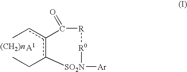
Ccc1c(CC)[SO2N]([Ar])[R0][R]C1=O
